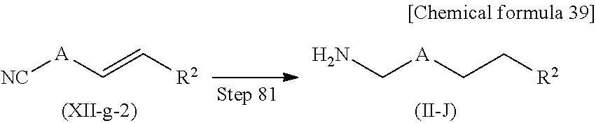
[NC][A]C=C[R2].C([A]CC[R2])N
